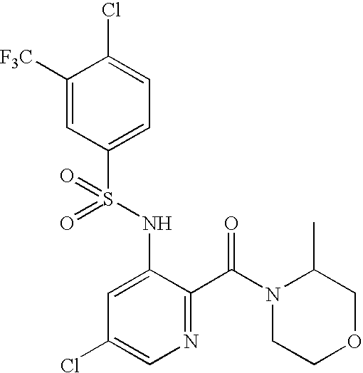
C1([F3C])=CC(S(NC2=CC(Cl)=CN=C2C(=O)N2C(C)COCC2)(=O)=O)=CC=C1Cl
